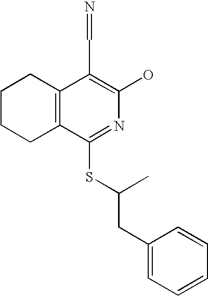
C1CCC2=C(C1)C(C=N)=C(O)N=C2SC(C)CC1=CC=CC=C1
